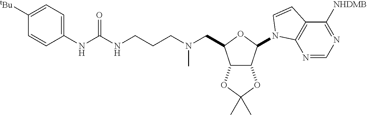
C12C(C(N3C4=C(C([NHDMB])=NC=N4)C=C3)OC1CN(CCCNC(NC1=CC=C([tBu])C=C1)=O)C)OC(C)(C)O2
